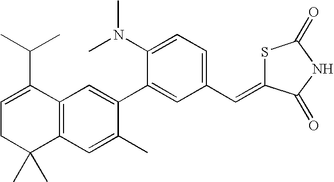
C1=C(C(C)C)C2=C(C(C)(C)C1)C=C(C)C(C1=CC(C=C3SC(=O)NC3=O)=CC=C1N(C)C)=C2
